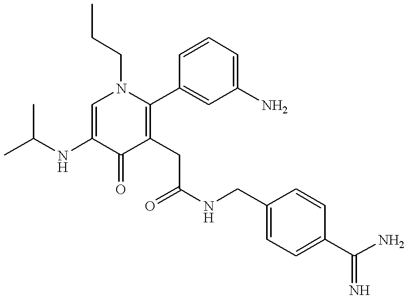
CC(NC1=CN(CCC)C(C2=CC(N)=CC=C2)=C(CC(NCC2=CC=C(C(N)=N)C=C2)=O)C1=O)C
